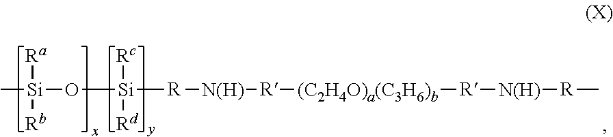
C[Si](O[Si]([R][N(H)][R][(C2H4O)a(C3H6)b][R][N(H)][R]C)([Rc])[Rd])([Ra])[Rb]
